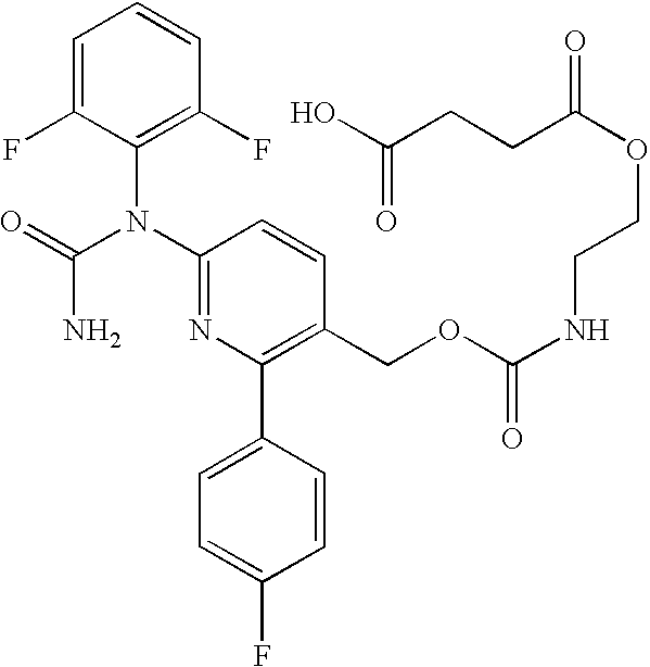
C1=C(F)C(N(C2=NC(C3=CC=C(F)C=C3)=C(COC(NCCOC(CCC(O)=O)=O)=O)C=C2)C(=O)N)=C(F)C=C1
